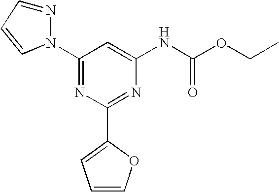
C1(N2N=CC=C2)=NC(C2=CC=CO2)=NC(NC(OCC)=O)=C1
